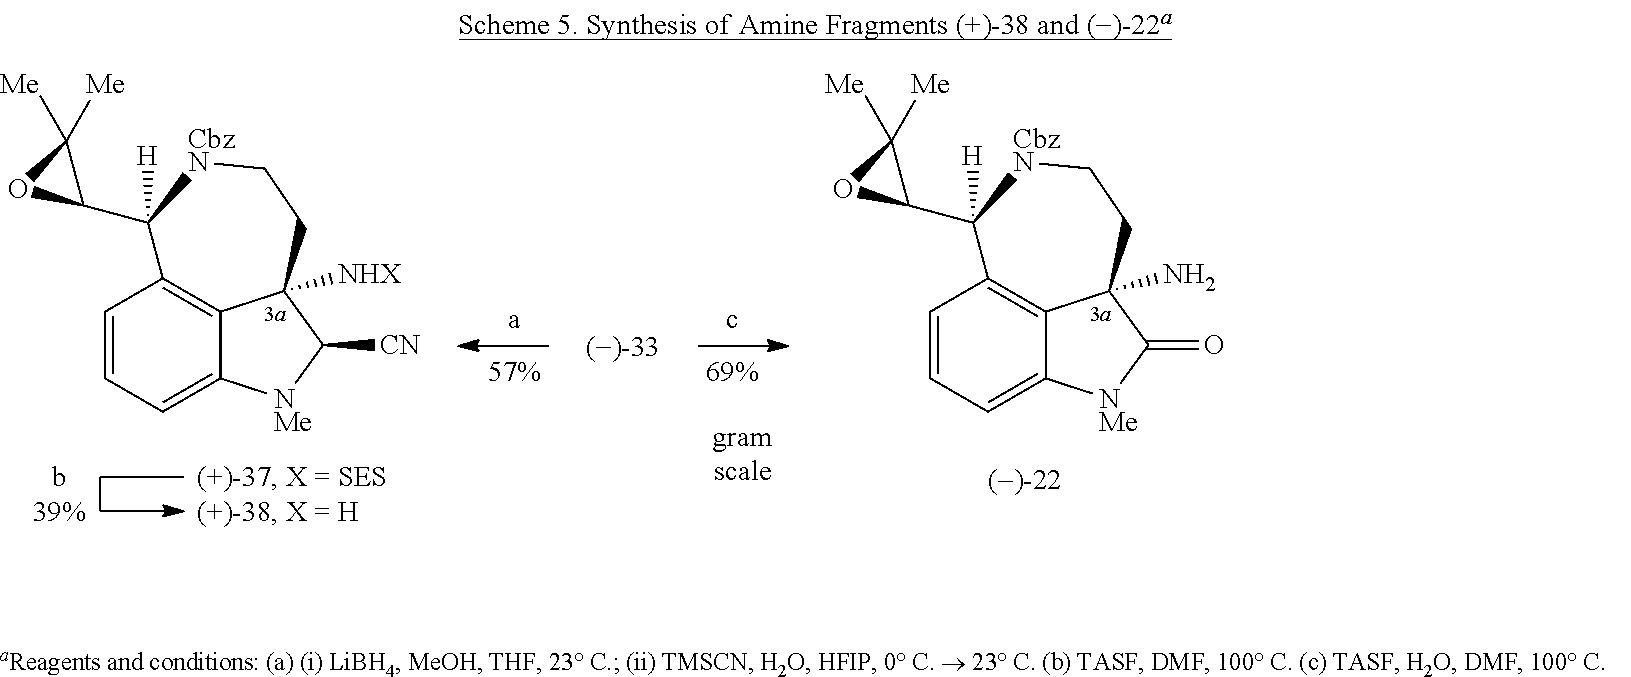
C1(C2([H])C3=C4C(=CC=C3)[NMe]C([CN])C4([NHX])CC[CbzN]2)OC1([Me])[Me].C1(C2([H])C3=C4C(=CC=C3)[NMe]C(=O)C4(N)CC[CbzN]2)OC1([Me])[Me]
